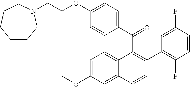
C(C1=C(C2=C(F)C=CC(F)=C2)C=CC2=CC(OC)=CC=C12)(C1=CC=C(OCCN2CCCCCC2)C=C1)=O
